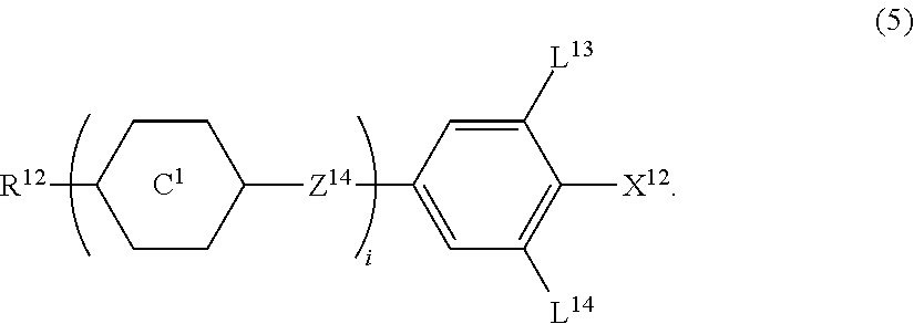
C1CC([R12])CCC1[Z14]C1=CC([L14])=C([X12])C([L13])=C1
